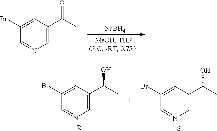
C1(Br)=CC(C(C)=O)=CN=C1.[NaBH4].C1(Br)=CC(C(C)O)=CN=C1.[R].C1(Br)=CC(C(C)O)=CN=C1.S
